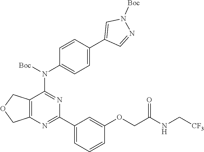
O(CC(NC[CF3])=O)C1=CC(C2=NC3=C(C(N(C4=CC=C(C5=CN([Boc])N=C5)C=C4)[Boc])=N2)COC3)=CC=C1
